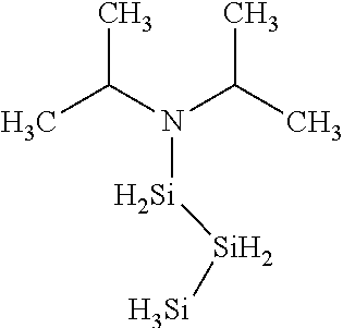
CC(N(C(C)C)[Si][Si][Si])C
